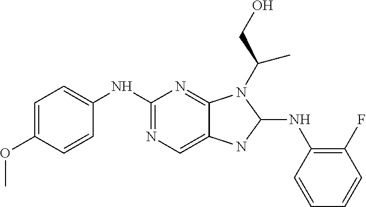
C1(NC2=C(F)C=CC=C2)NC2=CN=C(NC3=CC=C(OC)C=C3)N=C2N1C(CO)C
